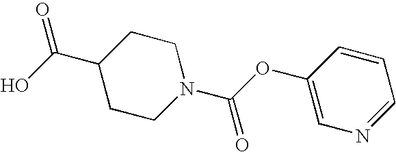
OC(C1CCN(C(OC2=CN=CC=C2)=O)CC1)=O
